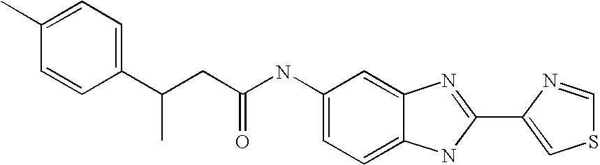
C1=C2C(=CC=C1NC(CC(C1=CC=C(C)C=C1)C)=O)NC(C1=CSC=N1)=N2
